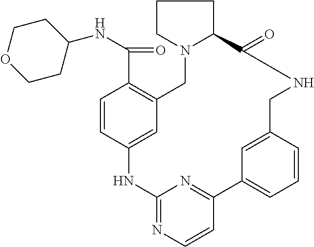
C1COCCC1NC(C1=C2C=C(C=C1)NC1=NC=CC(=N1)C1=CC=CC(=C1)CNC(=O)C1N(C2)CCC1)=O
